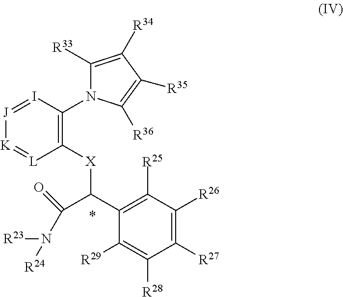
[J]1=IC(N2C([R33])=C([R34])C([R35])=C2[R36])=C([X]C(C2=C([R25])C([R26])=C([R27])C([R28])=C2[R29])C(N([R23])[R24])=O)[L]=[K]1
